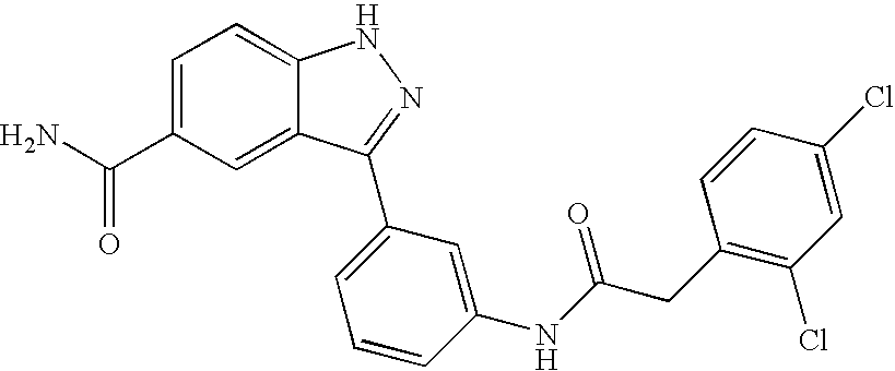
C1=C(C(N)=O)C=C2C(=C1)NN=C2C1=CC=CC(NC(CC2=C(Cl)C=C(Cl)C=C2)=O)=C1
